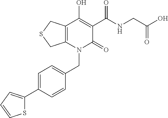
C(N1C(=O)C(C(NCC(O)=O)=O)=C(O)C2=C1CSC2)C1=CC=C(C2=CC=CS2)C=C1
